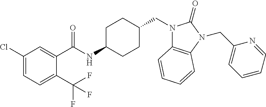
C1(Cl)=CC=C(C(F)(F)F)C(C(NC2CCC(CN3C4=C(N(CC5=CC=CC=N5)C3=O)C=CC=C4)CC2)=O)=C1
